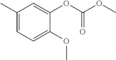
C1(C)=CC=C(OC)C(OC(OC)=O)=C1
